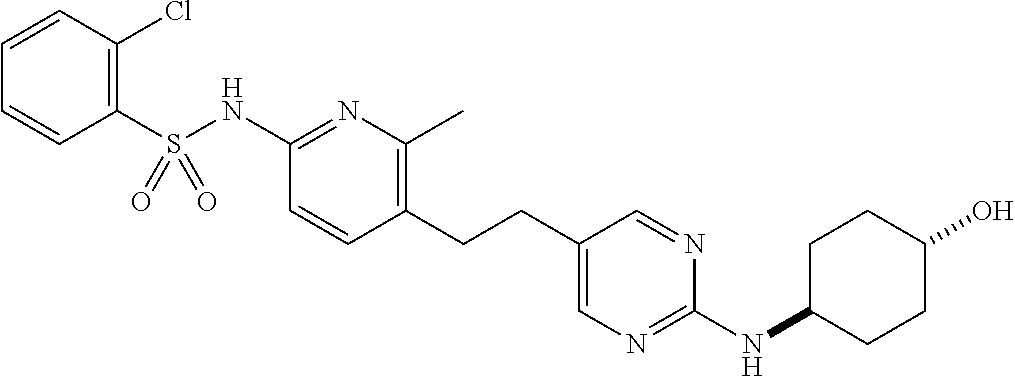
C1(S(NC2=NC(C)=C(CCC3=CN=C(NC4CCC(O)CC4)N=C3)C=C2)(=O)=O)=C(Cl)C=CC=C1
